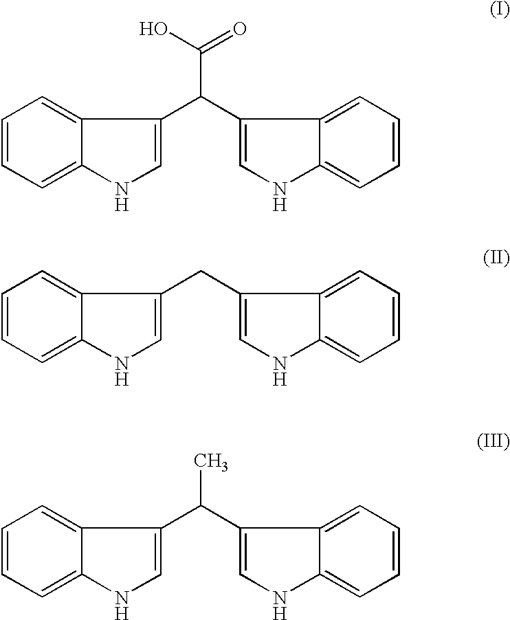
C1=C(C(C2=CNC3=CC=CC=C32)C(O)=O)C2=CC=CC=C2N1.C1=C(CC2=CNC3=CC=CC=C32)C2=CC=CC=C2N1.C1=C(C(C2=CNC3=CC=CC=C32)C)C2=CC=CC=C2N1
